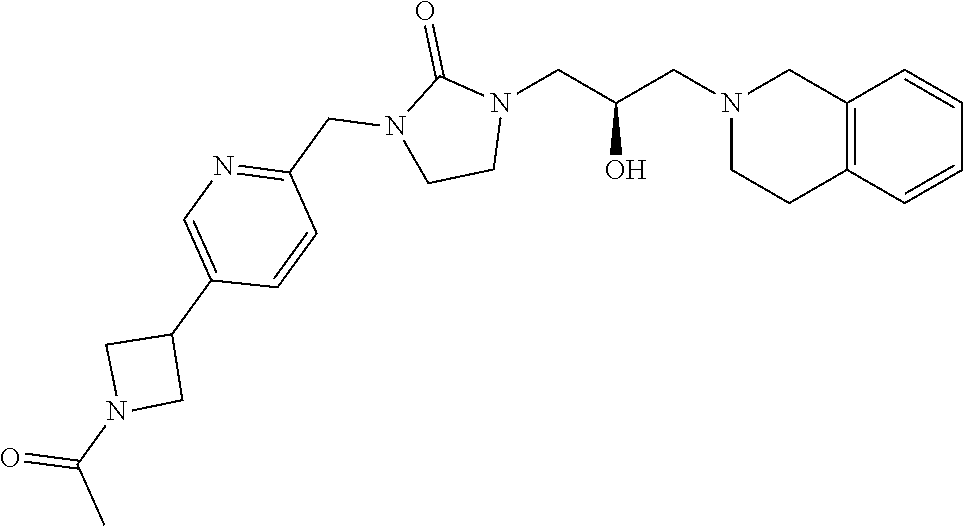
C12=C(C=CC=C1)CCN(CC(CN1C(=O)N(CC3=NC=C(C4CN(C(C)=O)C4)C=C3)CC1)O)C2
